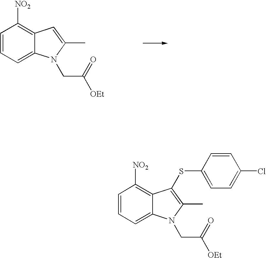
C1=CC=C2C(=C1[NO2])C=C(C)N2CC([OEt])=O.C1=CC=C2C(=C1[NO2])C(SC1=CC=C(Cl)C=C1)=C(C)N2CC([OEt])=O
